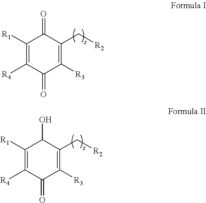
C1([R1])=C([R4])C(=O)C([R3])=C(C[R2])C1=O.C1([R1])=C([R4])C(=O)C([R3])=C(C[R2])C1O
